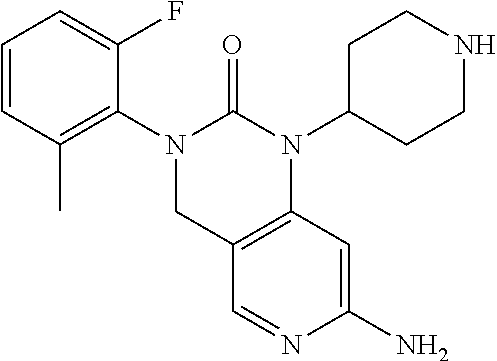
C1=CC(C)=C(N2CC3=C(C=C(N)N=C3)N(C3CCNCC3)C2=O)C(F)=C1
